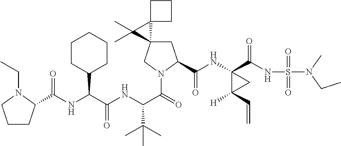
C1C2(CN(C(=O)C(NC(C(NC(=O)C3CCCN3CC)C3CCCCC3)=O)C(C)(C)C)C1C(NC1(C(NS(=O)(=O)N(CC)C)=O)C([H])(C=C)C1)=O)C1(C2(C)C)CCC1
